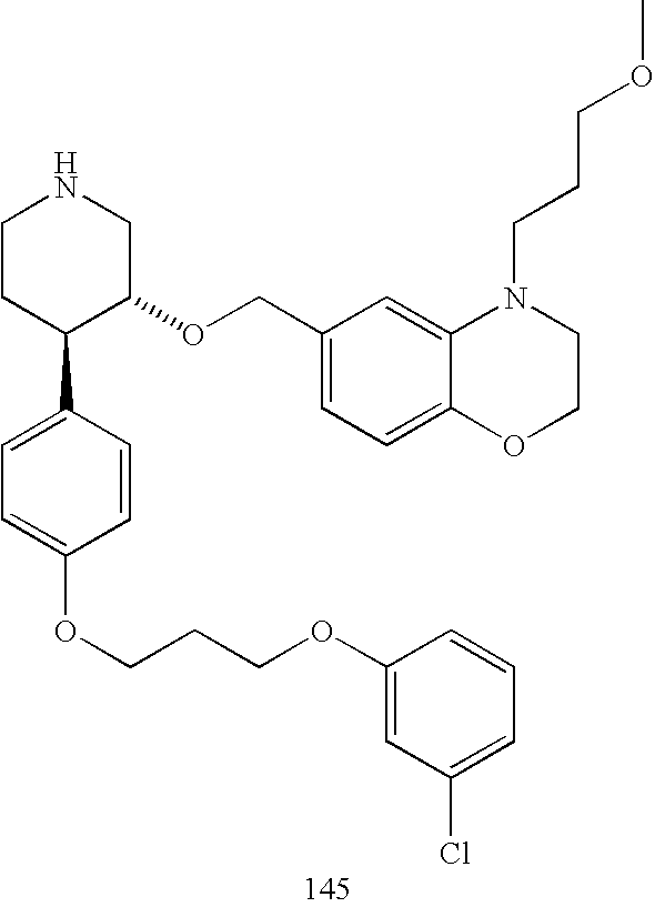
C1CC(C2=CC=C(OCCCOC3=CC(Cl)=CC=C3)C=C2)C(OCC2=CC=C3C(=C2)N(CCCOC)CCO3)CN1
